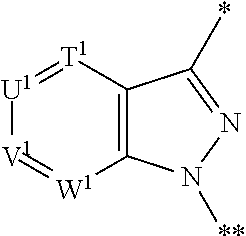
C12=C([T1]=[U1][V1]=[W1]1)C(*)=NN2[**]
